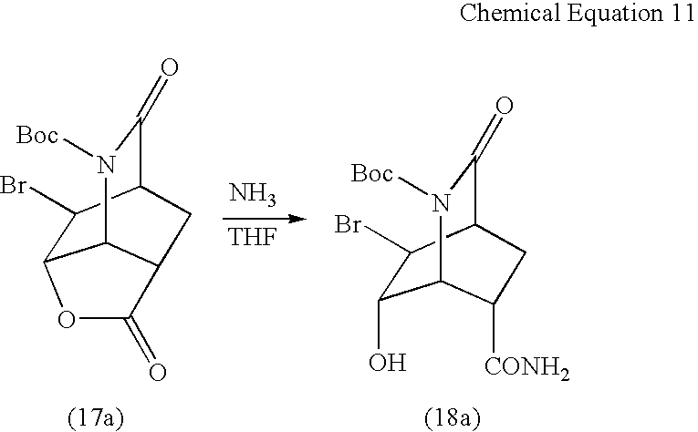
C12C(Br)C3C(=O)N([Boc])C1C(C3)C(=O)O2.N.[THF].C1(O)C(Br)C2C(=O)N([Boc])C1C([CONH2])C2
